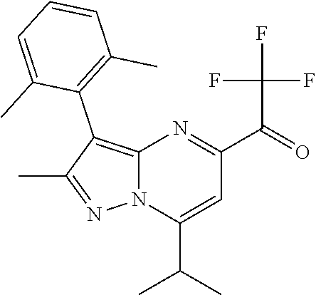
C12=C(C3=C(C)C=CC=C3C)C(C)=NN1C(C(C)C)=CC(C(=O)C(F)(F)F)=N2
